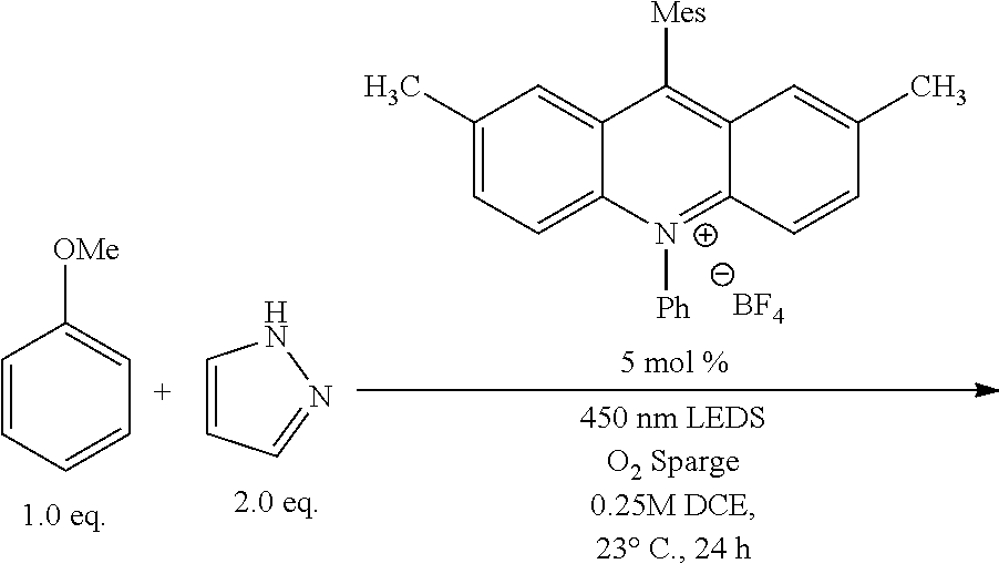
C1(C)=CC=C2C(=C1)C([Mes])=C1C(=[N+]2[Ph])C=CC(C)=C1.[BF4].C1=CC=CC=C1[OMe].C1=CC=NN1
